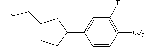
C1(CCC)CCC(C2=CC(F)=C([CF3])C=C2)C1
